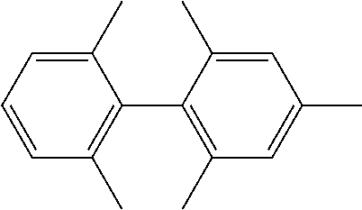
C1(C)=CC=CC(C)=C1C1=C(C)C=C(C)C=C1C
